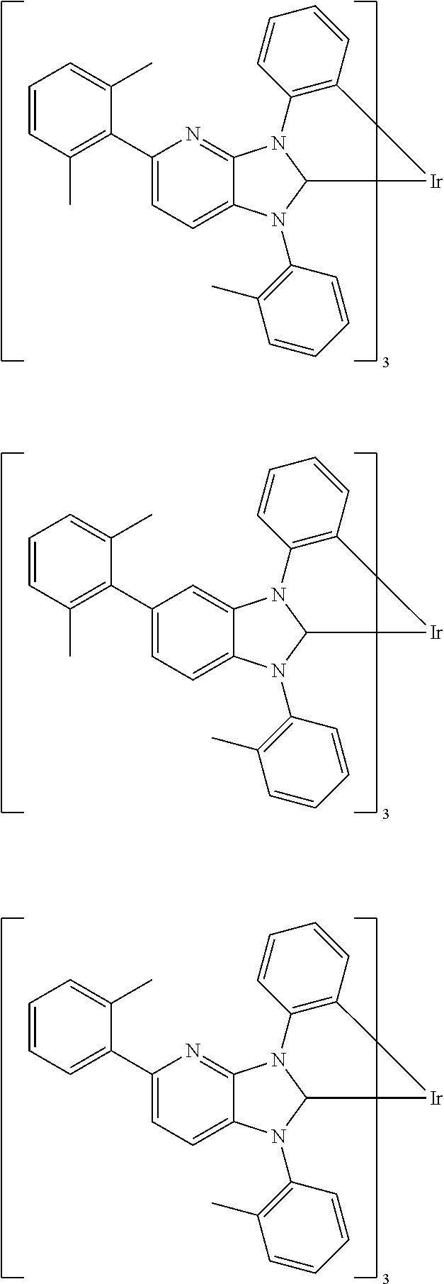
C1(C2=C(C)C=CC=C2C)=CC=C2C(=N1)N1C(N2C2=C(C)C=CC=C2)[Ir]C2=C1C=CC=C2.C1(C2=C(C)C=CC=C2C)=CC=C2C(=C1)N1C(N2C2=C(C)C=CC=C2)[Ir]C2=C1C=CC=C2.C1(C2=CC=CC=C2C)=CC=C2C(=N1)N1C(N2C2=C(C)C=CC=C2)[Ir]C2=C1C=CC=C2
